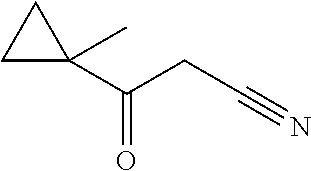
C(CC#N)(=O)C1(C)CC1
